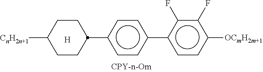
[H].[CnH2n+1]C1CCC(c2ccc(-c3ccc([OCmH2m+1])c(F)c3F)cc2)CC1
